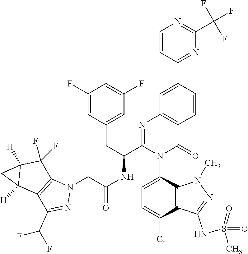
C1(F)=CC(CC(C2=NC3=C(C(=O)N2C2=CC=C(Cl)C4=C2N(C)N=C4NS(=O)(=O)C)C=CC(C2=NC(C(F)(F)F)=NC=C2)=C3)NC(CN2C3=C(C(C(F)F)=N2)C2([H])C([H])(C3(F)F)C2)=O)=CC(F)=C1
